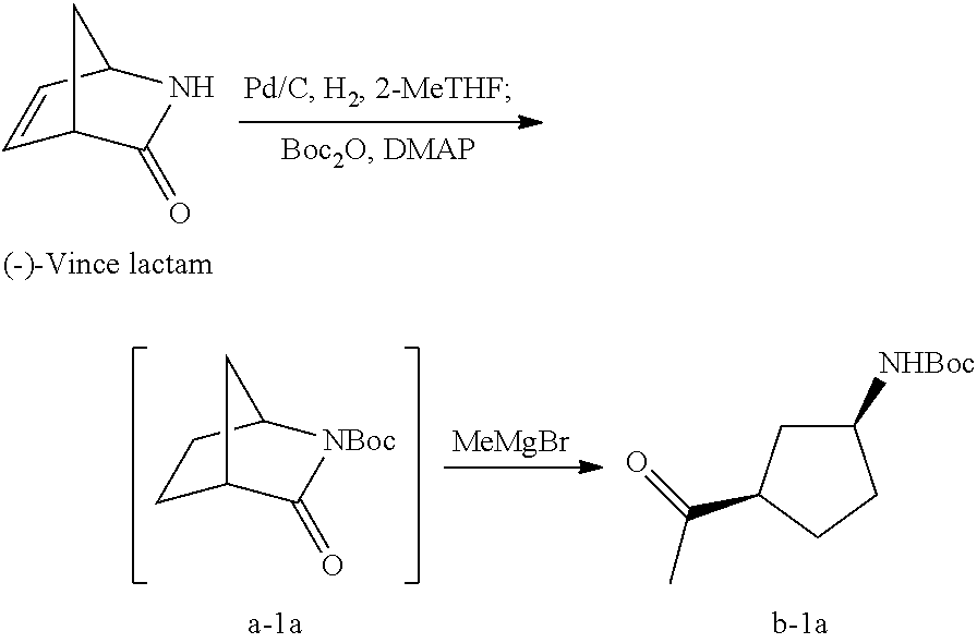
C1=CC2NC(=O)C1C2.C1C2C(=O)[NBoc]C(C1)C2.[MeMgBr].C1([NHBoc])CC(C(=O)C)CC1
